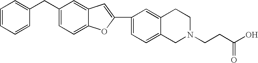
C1=CC=CC(CC2=CC=C3C(=C2)C=C(C2=CC=C4C(=C2)CCN(CCC(O)=O)C4)O3)=C1
